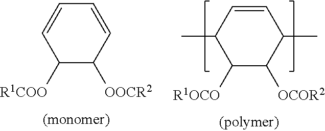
C1([R1COO])C([OOCR2])C=CC=C1.C1([R1OCO])C([OCOR2])C(C)C=CC1C
